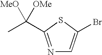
N1=C(C(C)([OMe])[MeO])SC(Br)=C1
